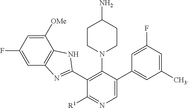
C1([OMe])=CC(F)=CC2=C1NC(C1=C(N3CCC(N)CC3)C(C3=CC(C)=CC(F)=C3)=CN=C1[R1])=N2
